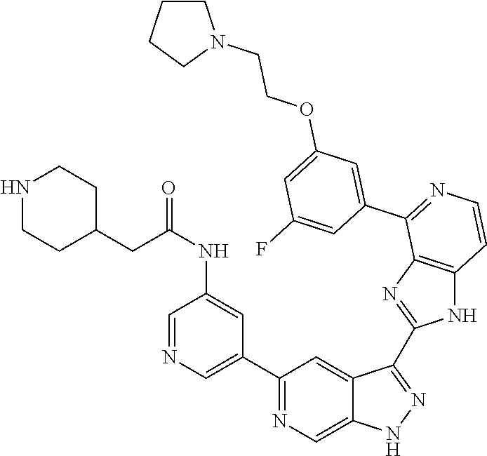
C1(C2=CN=CC(NC(CC3CCNCC3)=O)=C2)=NC=C2C(=C1)C(C1=NC3=C(N1)C=CN=C3C1=CC(OCCN3CCCC3)=CC(F)=C1)=NN2
